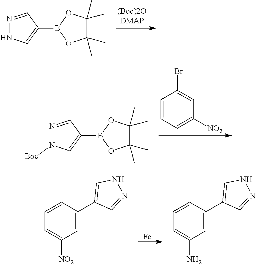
C1(B2OC(C)(C)C(C)(C)O2)=CNN=C1.C1=CC=C([NO2])C=C1Br.C1(B2OC(C)(C)C(C)(C)O2)=CN([Boc])N=C1.[Fe].C1=CC(C2=CNN=C2)=CC([NO2])=C1.C1=CC(C2=CNN=C2)=CC(N)=C1
